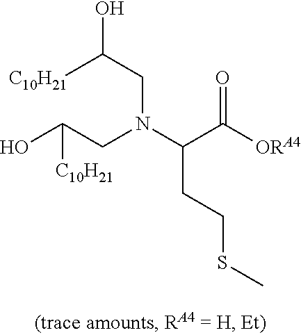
OC(CN(C(C([ORA4])=O)CCSC)CC(O)[C10H21])[C10H21]
